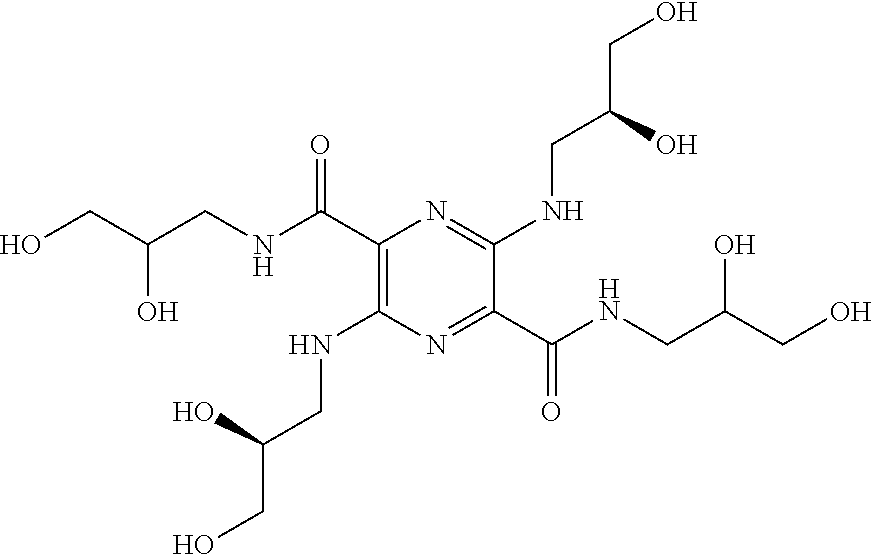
C1(NCC(CO)O)=C(C(NCC(CO)O)=O)N=C(NCC(CO)O)C(C(NCC(CO)O)=O)=N1
